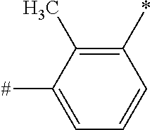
C1(*)=C(C)C([#])=CC=C1
